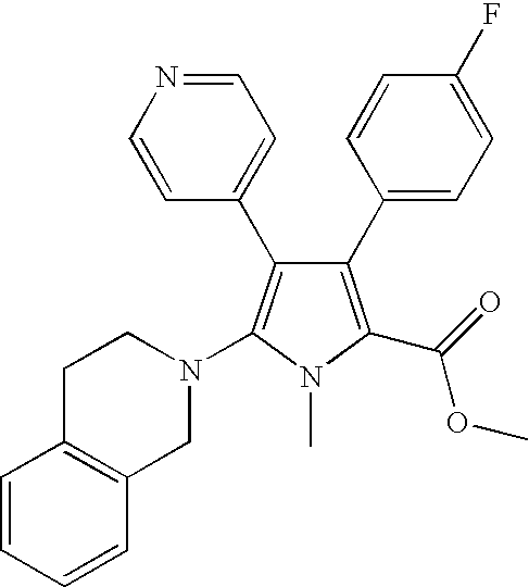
C1(C2=CC=C(F)C=C2)=C(C(=O)OC)N(C)C(N2CCC3=C(C2)C=CC=C3)=C1C1=CC=NC=C1
